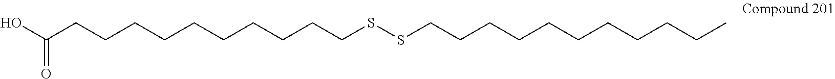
OC(CCCCCCCCCCSSCCCCCCCCCCC)=O
